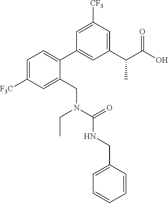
C1=C([F3C])C=C(CN(C(=O)NCC2=CC=CC=C2)CC)C(C2=CC(C(C(O)=O)C)=CC([CF3])=C2)=C1
